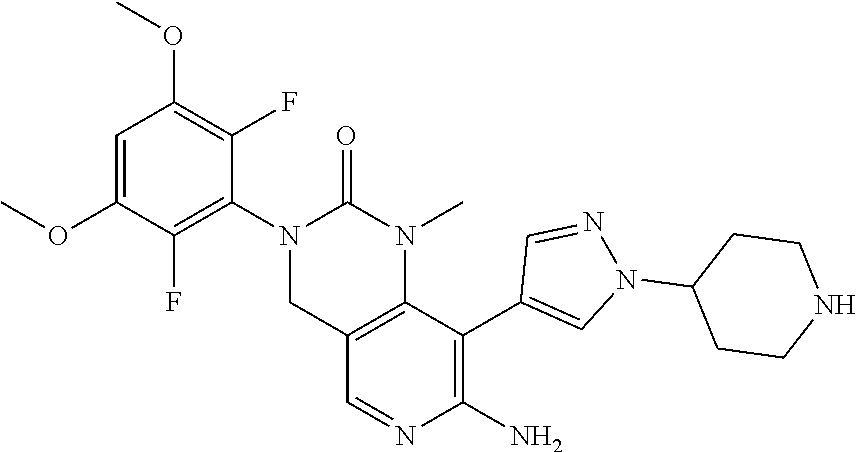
C1(OC)=C(F)C(N2CC3=C(N(C)C2=O)C(C2=CN(C4CCNCC4)N=C2)=C(N)N=C3)=C(F)C(OC)=C1
